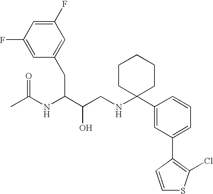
C1(F)=CC(CC(C(CNC2(C3=CC(C4=C(Cl)SC=C4)=CC=C3)CCCCC2)O)NC(C)=O)=CC(F)=C1
